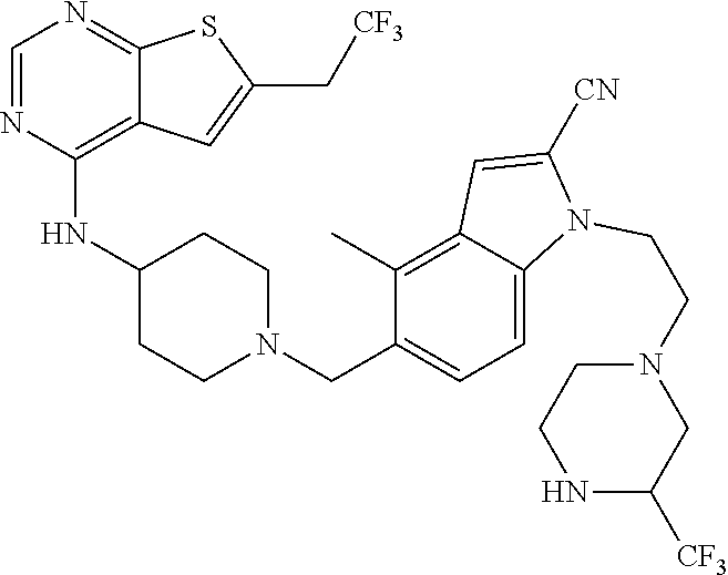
C1=NC(NC2CCN(CC3=CC=C4C(=C3C)C=C([CN])N4CCN3CC([CF3])NCC3)CC2)=C2C(=N1)SC(C[CF3])=C2
